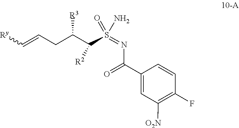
C1=CC(F)=C([O2N])C=C1C(=O)N=S(=O)(N)C(C(CC=C[Ry])[R3])[R2]
